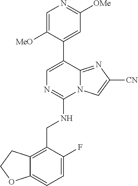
N1=C([OMe])C=C(C2=CN=C(NCC3=C4C(=CC=C3F)OCC4)N3C2=NC([CN])=C3)C([MeO])=C1
